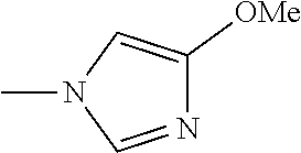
CN1C=NC([OMe])=C1
